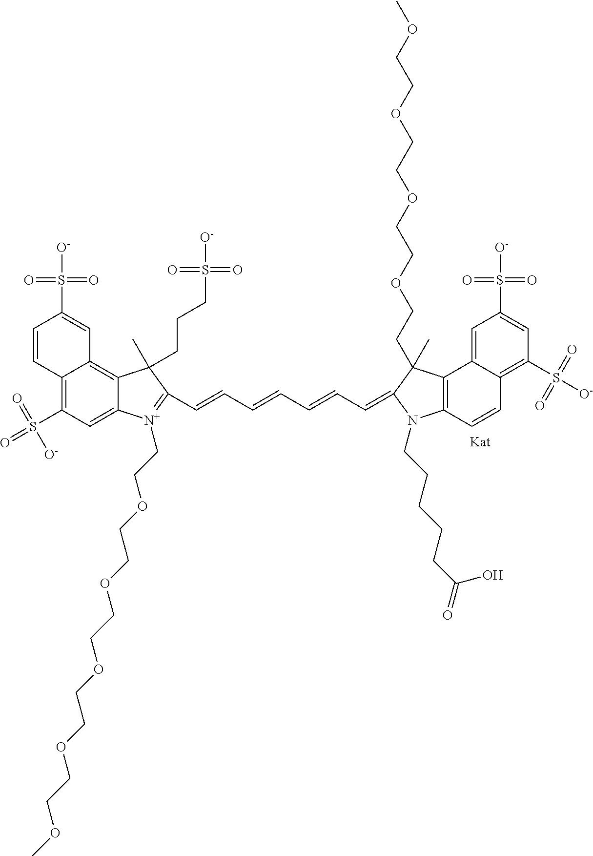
C12=C(S(=O)(=O)[O-])C=C3C(=C1C=C(S([O-])(=O)=O)C=C2)C(C)(CCCS([O-])(=O)=O)C(C=CC=CC=CC=C1N(CCCCCC(=O)O)C2=C(C4=CC(S([O-])(=O)=O)=CC(S([O-])(=O)=O)=C4C=C2)C1(C)CCOCCOCCOCCOC)=[N+]3CCOCCOCCOCCOCCOC
